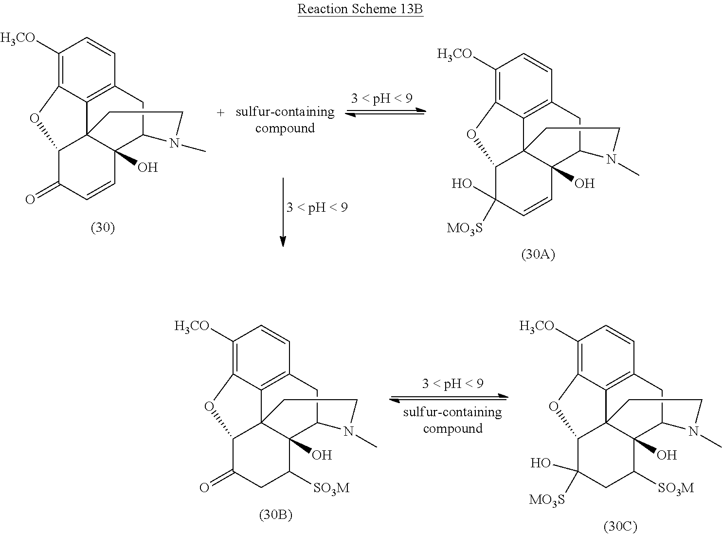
C1([H3CO])=C2C3=C(C=C1)CC1C4(O)C3(C(C(=O)C=C4)O2)CCN1C.C1([H3CO])=C2C3=C(C=C1)CC1C4(O)C3(C(C(O)([MO3S])C=C4)O2)CCN1C.C1([H3CO])=C2C3=C(C=C1)CC1C4(O)C3(C(C(=O)CC4[SO3M])O2)CCN1C.C1([H3CO])=C2C3=C(C=C1)CC1C4(O)C3(C(C([MO3S])(O)CC4[SO3M])O2)CCN1C
